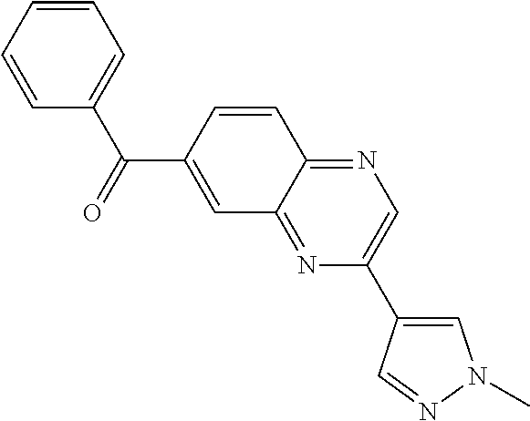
C1=CC=CC=C1C(C1=CC2=NC(C3=CN(C)N=C3)=CN=C2C=C1)=O
